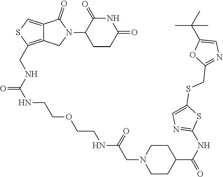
C1CC(=O)NC(=O)C1N1C(=O)C2=CSC(CNC(NCCOCCNC(CN3CCC(C(NC4=NC=C(SCC5=NC=C(C(C)(C)C)O5)S4)=O)CC3)=O)=O)=C2C1
